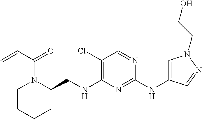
C1(Cl)=C(NCC2N(C(C=C)=O)CCCC2)N=C(NC2=CN(CCO)N=C2)N=C1
